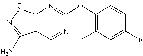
C12=C(NN=C1N)N=C(OC1=C(F)C=C(F)C=C1)N=C2
